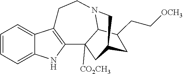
C1=CC=C2C(=C1)C1=C(N2)C2([CO2CH3])C3N(CC1)CC(C2)CC3CC[OCH3]
